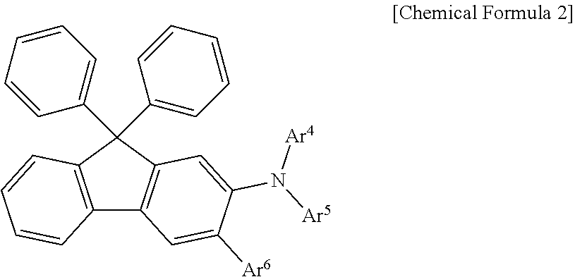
C12=C(C(C3=CC=CC=C3)(C3=CC=CC=C3)C3=C1C=C([Ar6])C(N([Ar5])[Ar4])=C3)C=CC=C2
